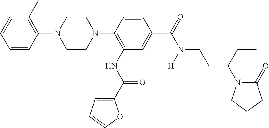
C1=CC(N2CCN(C3=C(NC(C4=CC=CO4)=O)C=C(C(=O)N([H])CCC(N4C(=O)CCC4)CC)C=C3)CC2)=C(C)C=C1
